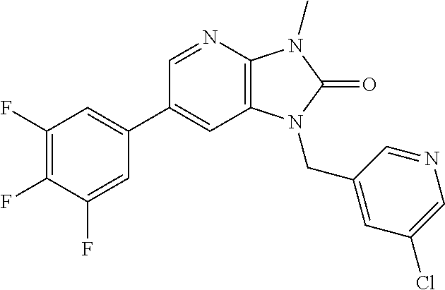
C1(C2=CC(F)=C(F)C(F)=C2)=CC2=C(N=C1)N(C)C(=O)N2CC1=CC(Cl)=CN=C1
